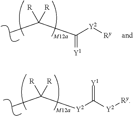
CC(C([Y2][Ry])=[Y1])([R])[R].CC([Y2]C([Y2][Ry])=[Y1])([R])[R]
